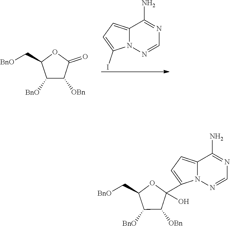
C(C1C([BnO])C([OBn])C(=O)O1)[BnO].N12C(=CC=C1I)C(N)=NC=N2.C(C1C([BnO])C([OBn])C(O)(C2=CC=C3N2N=CN=C3N)O1)[BnO]
